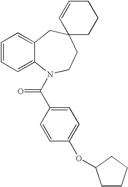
C1=CC=C2C(=C1)CC1(CCN2C(C2=CC=C(OC3CCCC3)C=C2)=O)CCCC=C1
